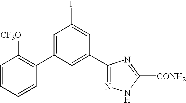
C1=CC=CC(C2=CC(F)=CC(C3=NNC([CONH2])=N3)=C2)=C1[CF3O]
